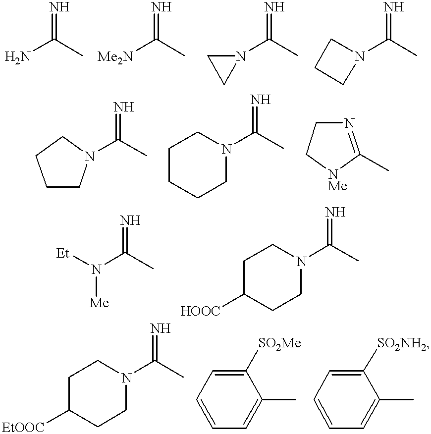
NC(C)=N.[Me2N]C(C)=N.N1(C(C)=N)CC1.N1(C(C)=N)CCC1.C1CN(C(C)=N)CC1.C1CCCN(C(C)=N)C1.N1=C(C)[NMe]CC1.[Et]N(C(C)=N)[Me].C1C([HOOC])CCN(C(C)=N)C1.C1CN(C(C)=N)CCC1[EtOOC].C1([SO2Me])=CC=CC=C1C.C1([SO2NH2])=CC=CC=C1C
